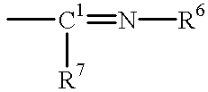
C[C1](=N[R6])[R7]
